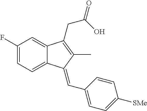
C1(F)=CC=C2C(=C1)C(CC(O)=O)=C(C)C2=CC1=CC=C([SMe])C=C1
